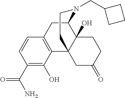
C1(C(N)=O)=C(O)C2=C(C=C1)CC1N(CC3CCC3)CCC23CC(=O)CCC31O
